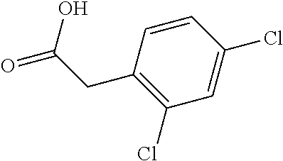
C1(CC(=O)O)=C(Cl)C=C(Cl)C=C1
